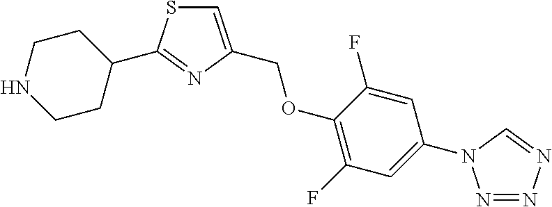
N1CCC(C2=NC(COC3=C(F)C=C(N4N=NN=C4)C=C3F)=CS2)CC1
